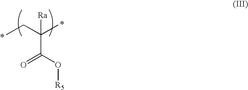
C(C)(CC)([Ra])C(O[R5])=O
